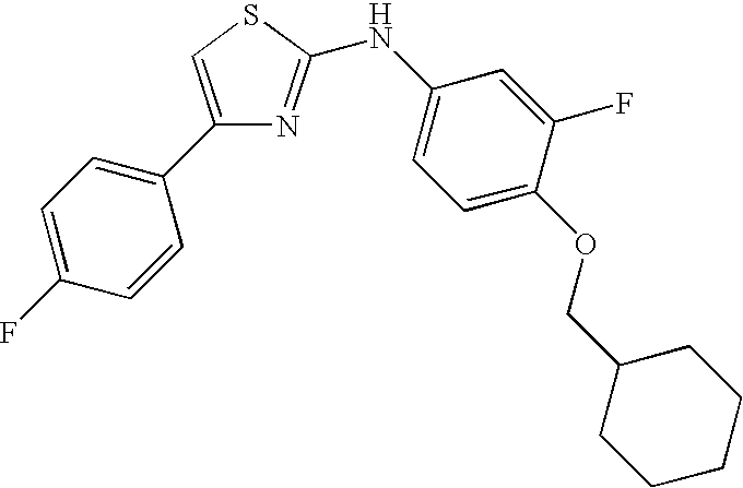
C1(C2=CC=C(F)C=C2)=CSC(NC2=CC=C(OCC3CCCCC3)C(F)=C2)=N1
